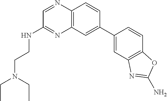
C1=C(C2=CC3=C(N=CC(NCCN(CC)CC)=N3)C=C2)C=CC2=C1N=C(N)O2
